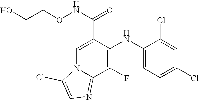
C1(F)=C(NC2=CC=C(Cl)C=C2Cl)C(C(NOCCO)=O)=CN2C1=NC=C2Cl
